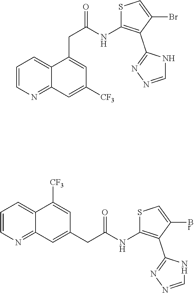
C1=CN=C2C(=C1)C(CC(=O)NC1=C(C3=NN=CN3)C(Br)=CS1)=CC([CF3])=C2.C1=CN=C2C(=C1)C([CF3])=CC(CC(NC1=C(C3=NN=CN3)C(Br)=CS1)=O)=C2
